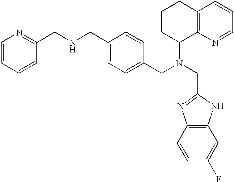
C1=CC=CN=C1CNCC1=CC=C(CN(C2C3=C(CCC2)C=CC=N3)CC2=NC3=C(N2)C=C(F)C=C3)C=C1
